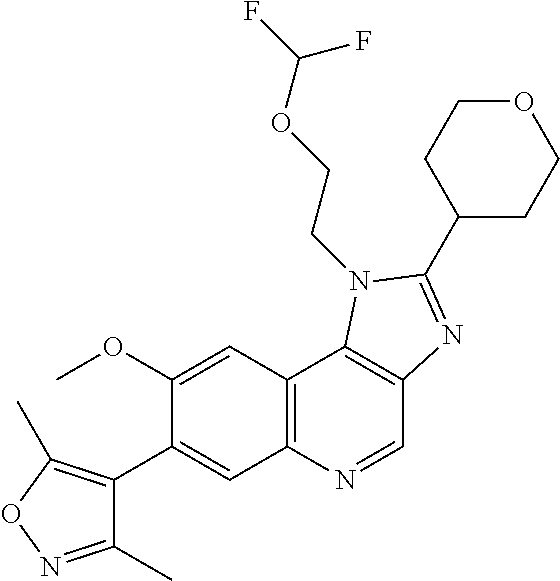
C1(OC)=CC2=C(C=C1C1=C(C)ON=C1C)N=CC1=C2N(CCOC(F)F)C(C2CCOCC2)=N1
